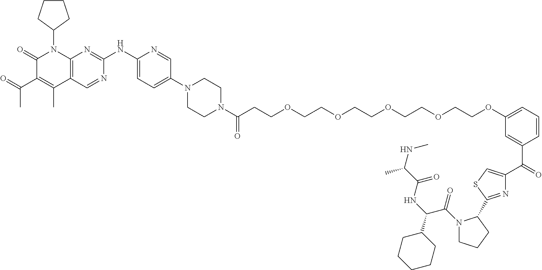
C1(=O)C(C(C)=O)=C(C)C2=C(N1C1CCCC1)N=C(NC1=CC=C(N3CCN(C(CCOCCOCCOCCOCCOC4=CC=CC(C(C5=CSC(C6N(C(C(NC(=O)C(C)NC)C7CCCCC7)=O)CCC6)=N5)=O)=C4)=O)CC3)C=N1)N=C2
